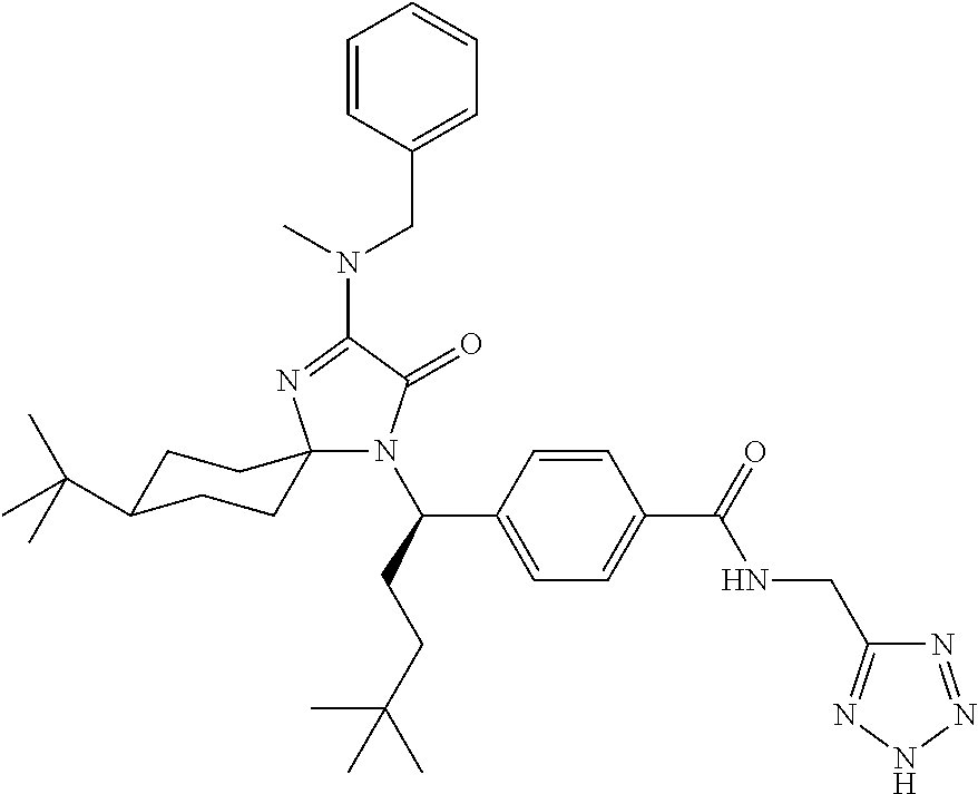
C1(N(C)CC2=CC=CC=C2)=NC2(N(C(CCC(C)(C)C)C3=CC=C(C(=O)NCC4=NNN=N4)C=C3)C1=O)CCC(C(C)(C)C)CC2
